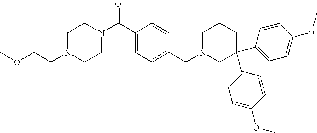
C1N(CCOC)CCN(C(C2=CC=C(CN3CC(C4=CC=C(OC)C=C4)(C4=CC=C(OC)C=C4)CCC3)C=C2)=O)C1
